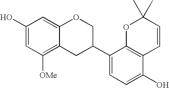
C1(O)=CC([OMe])=C2C(=C1)OCC(C1=CC=C(O)C3=C1OC(C)(C)C=C3)C2
